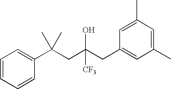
C1=CC(C(CC(CC2=CC(C)=CC(C)=C2)([CF3])O)(C)C)=CC=C1
